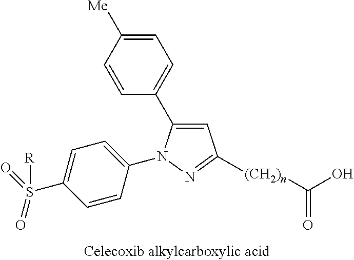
C1=C(C2=CC=C([Me])C=C2)N(C2=CC=C(S(=O)(=O)[R])C=C2)N=C1[(CH2)n]C(O)=O
